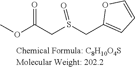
S(=O)(CC(=O)OC)CC1=CC=CO1
